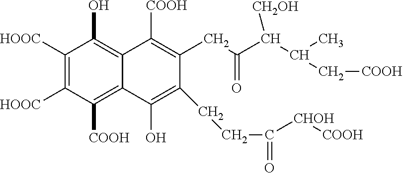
C1([HOOC])=C([HOOC])C([COOH])=C2C(=C1O)C([COOH])=C(CC(C(C(C)C[COOH])[CH2OH])=O)C(CCC(=O)[CHOH][COOH])=C2O
